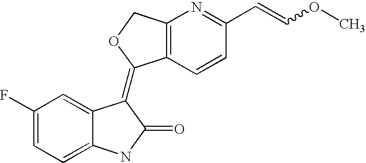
C1(F)=CC=C2C(=C1)C(=C1C3=C(N=C(C=COC)C=C3)CO1)C(=O)N2
